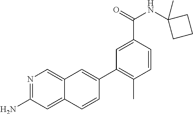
N1=C(N)C=C2C(=C1)C=C(C1=C(C)C=CC(C(NC3(C)CCC3)=O)=C1)C=C2
